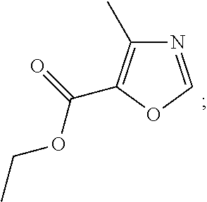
N1=COC(C(OCC)=O)=C1C
